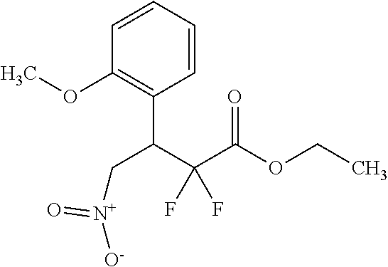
C1=CC=CC(C(C(C(OCC)=O)(F)F)C[N+](=O)[O-])=C1OC
